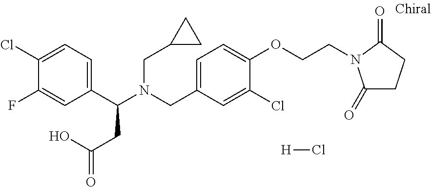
C1(Cl)=CC=C(C(N(CC2CC2)CC2=CC=C(OCCN3C(=O)CCC3=O)C(Cl)=C2)CC(=O)O)C=C1F.[H]Cl
